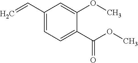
C(C1=CC=C(C(OC)=O)C(OC)=C1)=C
